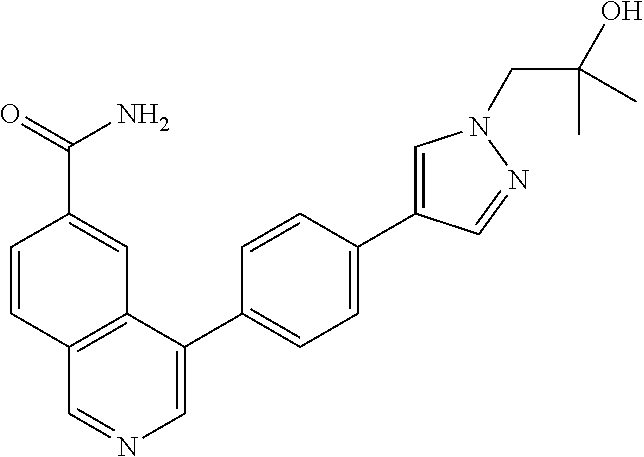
C1=CC(C(=O)N)=CC2=C1C=NC=C2C1=CC=C(C2=CN(CC(O)(C)C)N=C2)C=C1
